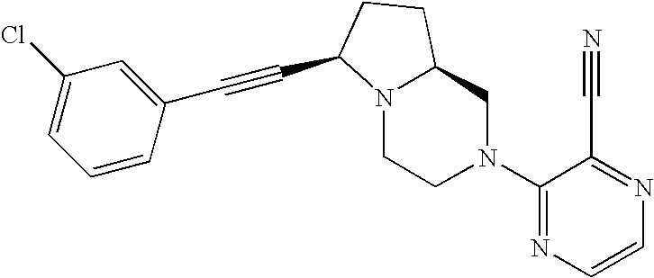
N12C(CN(C3=NC=CN=C3C#N)CC1)CCC2C#CC1=CC(Cl)=CC=C1
